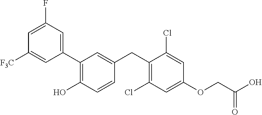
C1(C2=C(O)C=CC(CC3=C(Cl)C=C(OCC(O)=O)C=C3Cl)=C2)=CC(F)=CC([F3C])=C1
